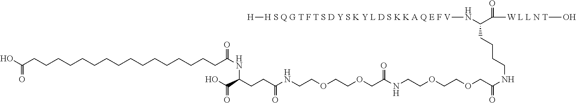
[H S Q G T F T S D Y S K Y L D S K K A Q E F V](NC(C(=O)[W L L N T]O)CCCCNC(COCCOCCNC(COCCOCCNC(CCC(C(O)=O)NC(CCCCCCCCCCCCCCCCC(O)=O)=O)=O)=O)=O)[H]
